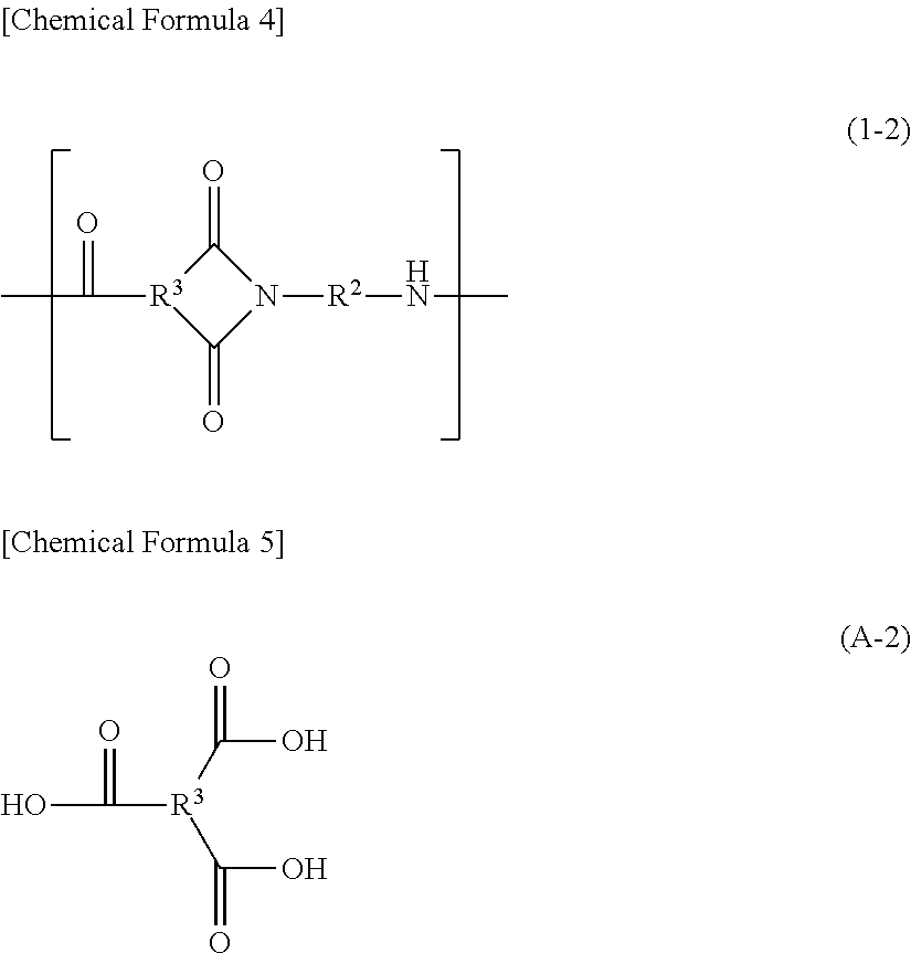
C1(=O)[R3](C(=O)C)C(=O)N1[R2]NC.OC(=O)[R3](C(O)=O)C(O)=O
